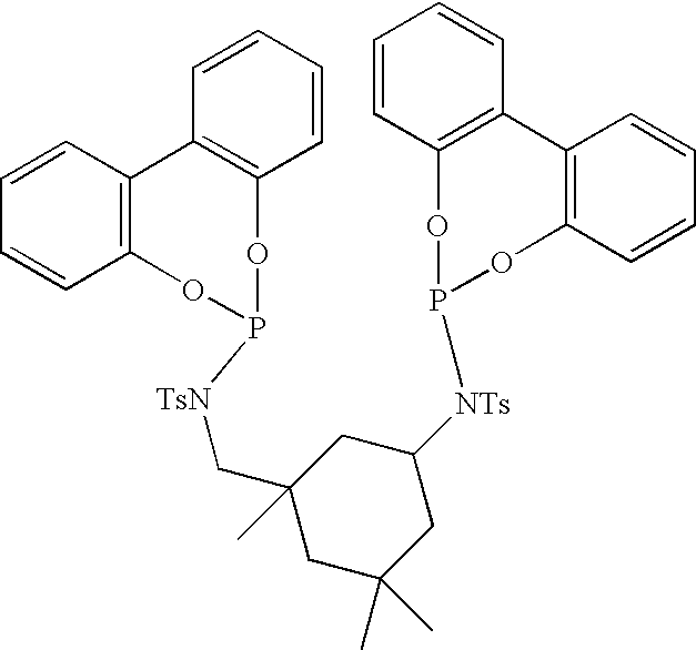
C1=CC=CC2=C1C1=C(C=CC=C1)OP([TsN]CC1(C)CC(C)(C)CC([NTs]P3OC4=C(C=CC=C4)C4=C(O3)C=CC=C4)C1)O2
